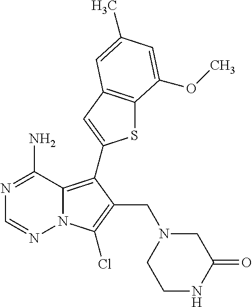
N1=C(N)C2=C(C3=CC4=C(S3)C(OC)=CC(C)=C4)C(CN3CCNC(=O)C3)=C(Cl)N2N=C1
